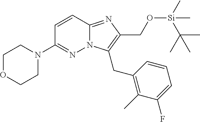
C1OCCN(C2=NN3C(=NC(CO[Si](C)(C(C)(C)C)C)=C3CC3=C(C)C(F)=CC=C3)C=C2)C1
